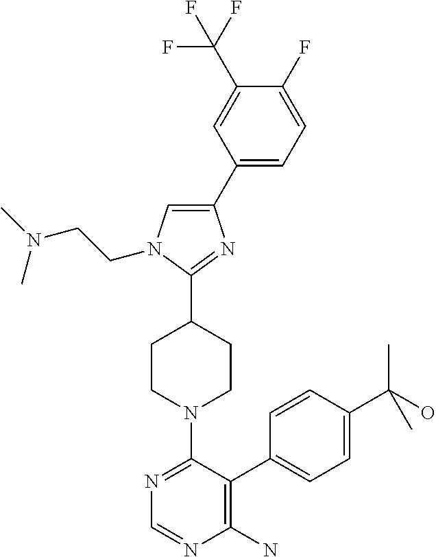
C1(C2=CC=C(F)C(C(F)(F)F)=C2)=CN(CCN(C)C)C(C2CCN(C3=NC=NC(N)=C3C3=CC=C(C(O)(C)C)C=C3)CC2)=N1
